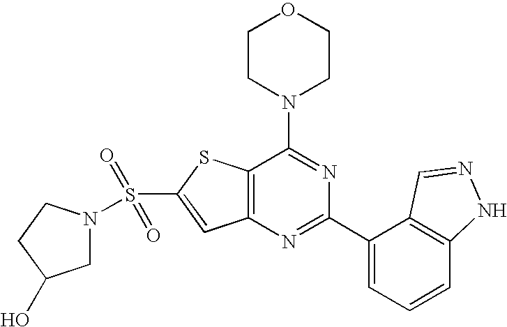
C1CN(C2=NC(C3=CC=CC4=C3C=NN4)=NC3=C2SC(S(=O)(=O)N2CC(O)CC2)=C3)CCO1
